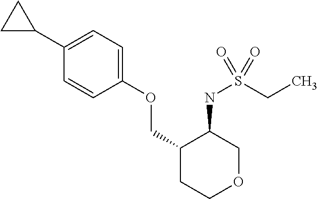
C1(C2CC2)=CC=C(OCC2CCOCC2NS(CC)(=O)=O)C=C1
